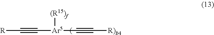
[R]C#C[Ar5](C#C[R)b4])[(R15)f]
